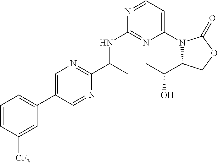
C1=CC([CF3])=CC(C2=CN=C(C(C)NC3=NC(N4C(C(O)C)COC4=O)=CC=N3)N=C2)=C1
